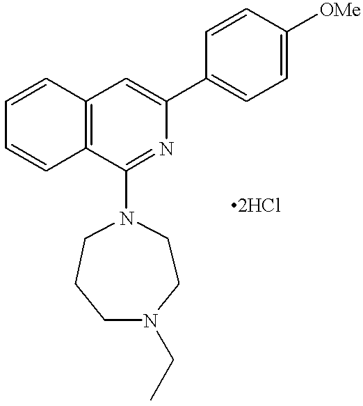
C1=CC2=C(C=C1)C(N1CCCN(CC)CC1)=NC(C1=CC=C([OMe])C=C1)=C2
